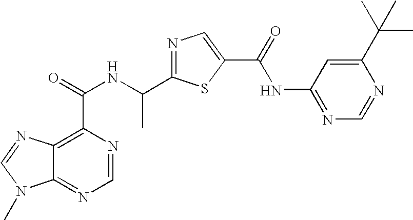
C12=NC=NC(C(=O)NC(C3=NC=C(C(=O)NC4=NC=NC(C(C)(C)C)=C4)S3)C)=C1N=CN2C
